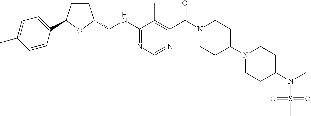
C1(NCC2CCC(C3=CC=C(C)C=C3)O2)=NC=NC(C(N2CCC(N3CCC(N(S(=O)(=O)C)C)CC3)CC2)=O)=C1C
